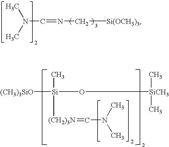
C(=NC[Si(OCH3)3])N(C)C.[Si]([(CH2)3N]=CN(C)C)(C)(O[SiCH3](C)C)[(CH3)3SiO]
